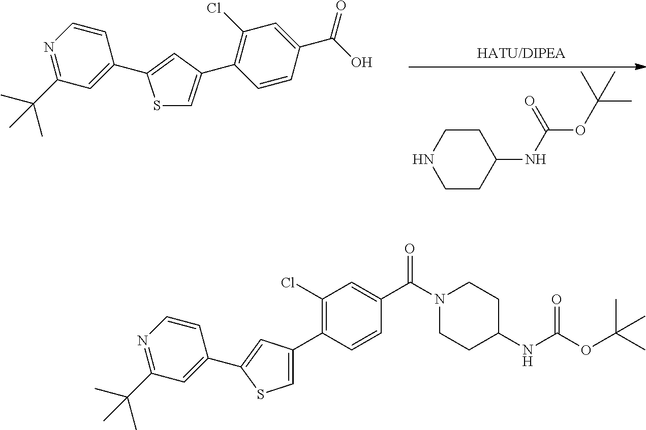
C1CC(NC(=O)OC(C)(C)C)CCN1.C1=C(C2=C(Cl)C=C(C(O)=O)C=C2)C=C(C2=CC(C(C)(C)C)=NC=C2)S1.C1(Cl)=C(C2=CSC(C3=CC(C(C)(C)C)=NC=C3)=C2)C=CC(C(N2CCC(NC(=O)OC(C)(C)C)CC2)=O)=C1
